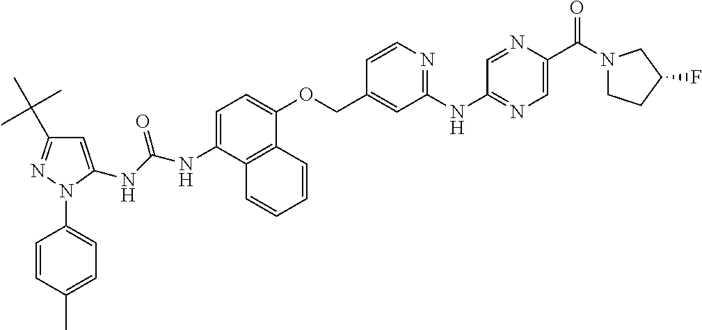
C1=C(NC(=O)NC2=CC(C(C)(C)C)=NN2C2=CC=C(C)C=C2)C2=C(C(OCC3=CC(NC4=NC=C(C(N5CCC(F)C5)=O)N=C4)=NC=C3)=C1)C=CC=C2
